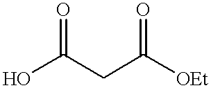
O=C(O)CC([OEt])=O
